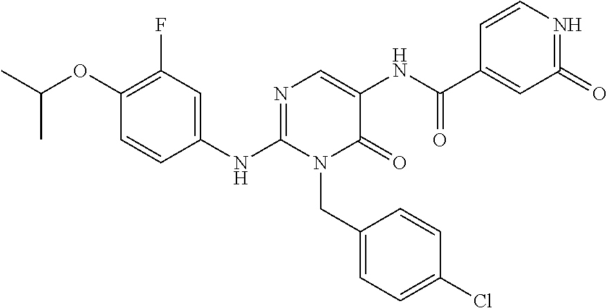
C1(OC(C)C)=C(F)C=C(NC2=NC=C(NC(C3=CC(=O)=NC=C3)=O)C(=O)N2CC2=CC=C(Cl)C=C2)C=C1
